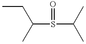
C(S(C(C)C)=O)(C)CC
